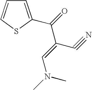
C1=C(C(=O)C(=CN(C)C)C#N)SC=C1
